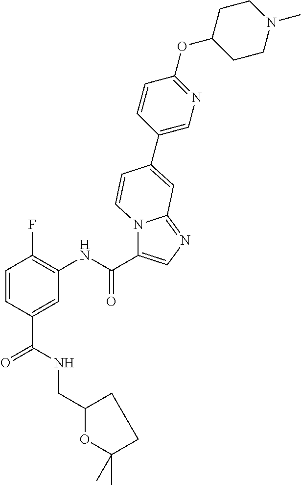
N12C(C(NC3=C(F)C=CC(C(NCC4OC(C)(C)CC4)=O)=C3)=O)=CN=C1C=C(C1=CN=C(OC3CCN(C)CC3)C=C1)C=C2
